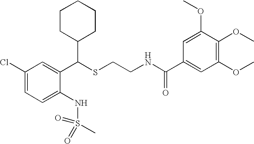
C1(C(C2CCCCC2)SCCNC(C2=CC(OC)=C(OC)C(OC)=C2)=O)=CC(Cl)=CC=C1NS(=O)(=O)C
